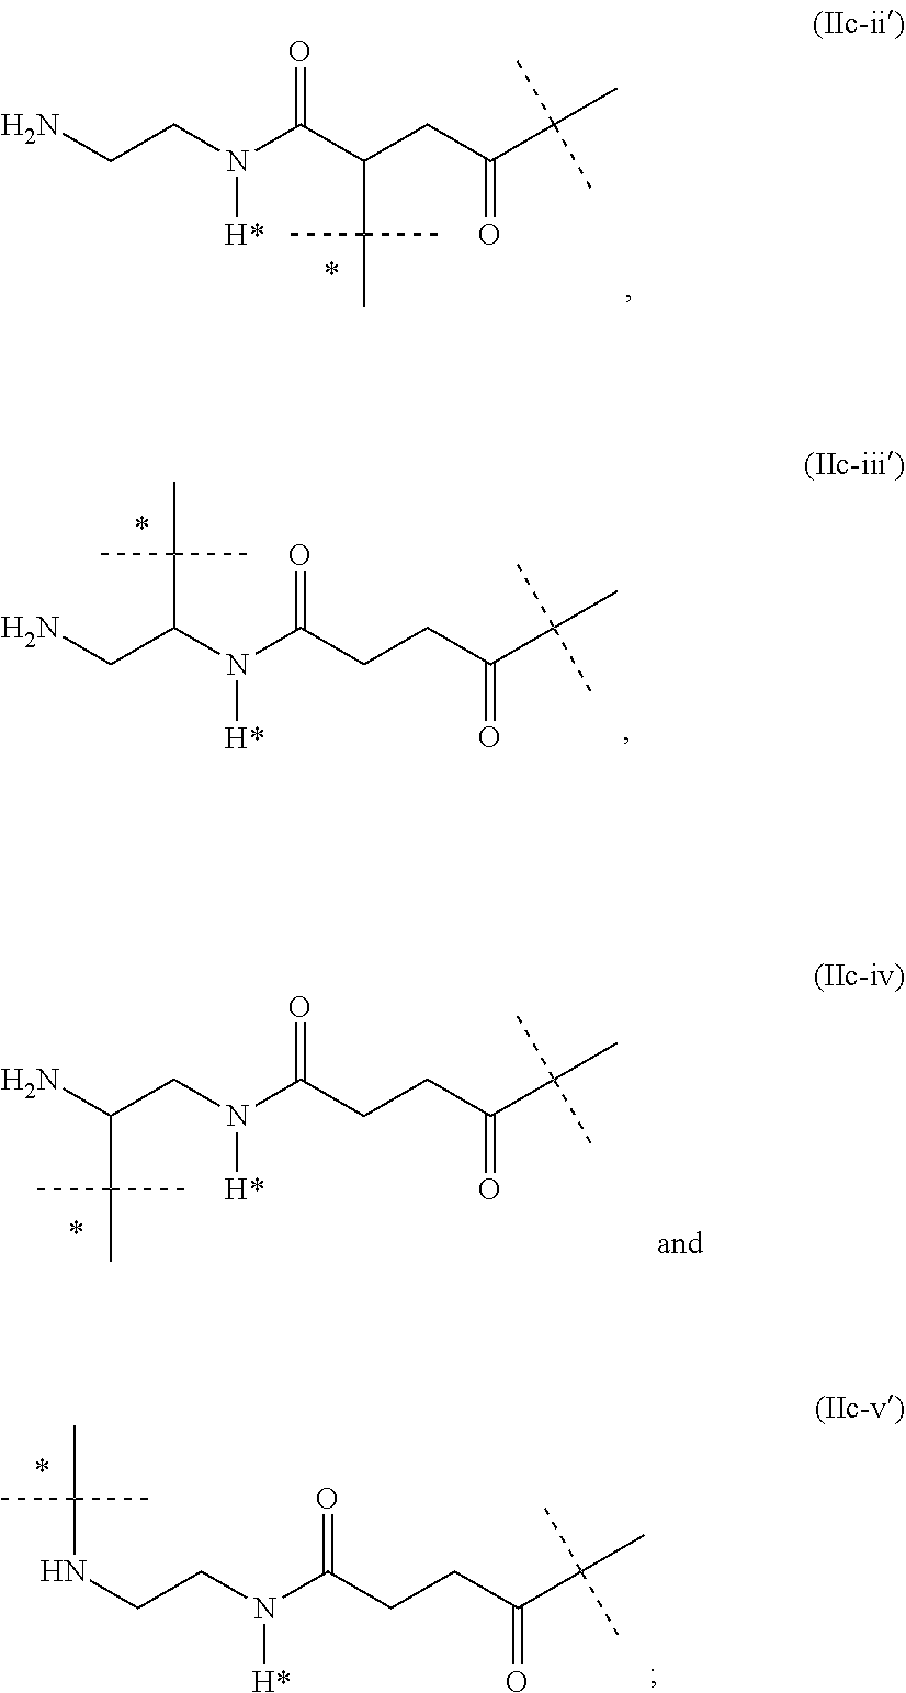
NCCN(C(C(CC(C(C)(C)C)=O)C(C)(C)C)=O)[H*].NCC(N(C(CCC(C(C)(C)C)=O)=O)[H*])C(C)(C)C.NC(CN(C(CCC(C(C)(C)C)=O)=O)[H*])C(C)(C)C.N(CCN(C(CCC(C(C)(C)C)=O)=O)[H*])C(C)(C)C
